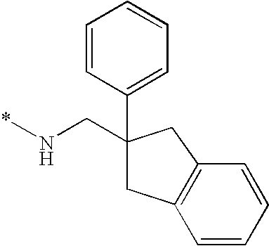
C1(C2=CC=CC=C2)(CN*)CC2=C(C1)C=CC=C2
